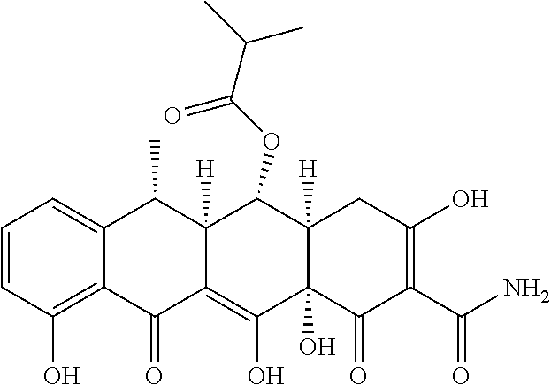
C1=CC(O)=C2C(=C1)C(C)C1([H])C(=C(O)C3(O)C([H])(C1OC(C(C)C)=O)CC(O)=C(C(N)=O)C3=O)C2=O
